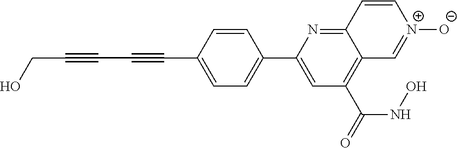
C1=CC(C#CC#CCO)=CC=C1C1=CC(C(=O)NO)=C2C(=N1)C=C[N+]([O-])=C2
